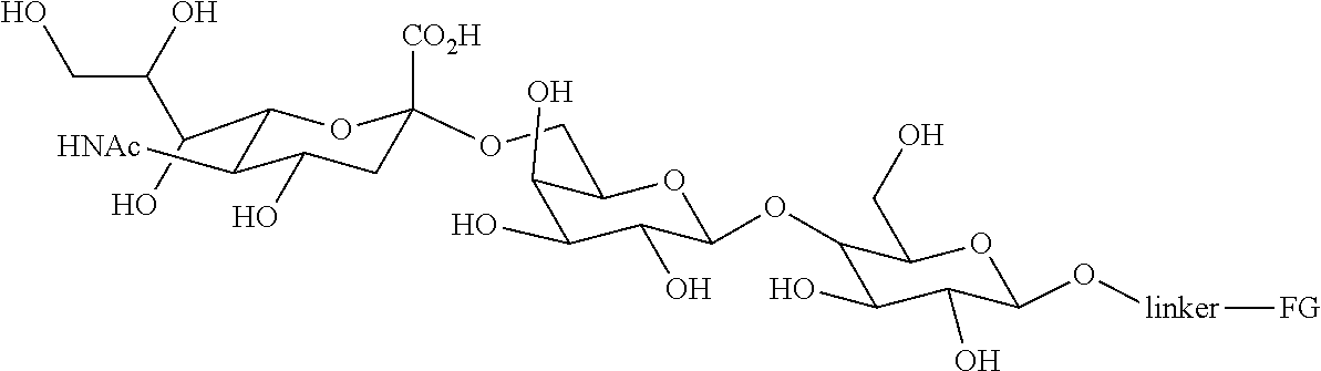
C1(C(C(CO)O)O)OC(OCC2OC(OC3C(CO)OC(O[linker][FG])C(O)C3O)C(O)C(O)C2O)([CO2H])CC(O)C1[HNAc]
